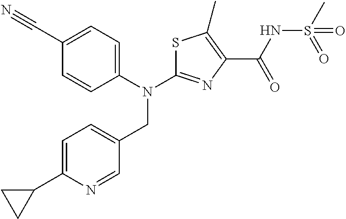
N(C1=NC(C(NS(C)(=O)=O)=O)=C(C)S1)(CC1=CC=C(C2CC2)N=C1)C1=CC=C(C#N)C=C1
